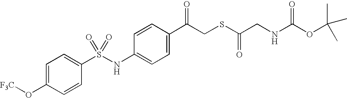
C1=C(C(CSC(CNC(OC(C)(C)C)=O)=O)=O)C=CC(NS(C2=CC=C(O[F3C])C=C2)(=O)=O)=C1
